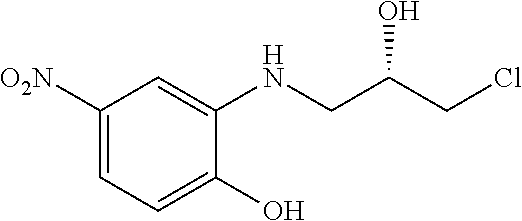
C1([O2N])=CC=C(O)C(NCC(CCl)O)=C1
